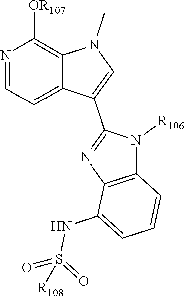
N1=CC=C2C(=C1[OR107])N(C)C=C2C1=NC2=C(N1[R106])C=CC=C2NS(=O)([R108])=O
